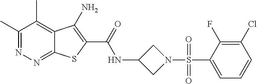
C1(C)=NN=C2C(=C1C)C(N)=C(C(=O)NC1CN(S(C3=CC=CC(Cl)=C3F)(=O)=O)C1)S2
